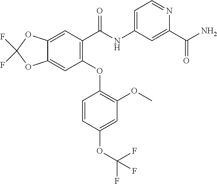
C12=CC(C(NC3=CC=NC(C(N)=O)=C3)=O)=C(OC3=C(OC)C=C(OC(F)(F)F)C=C3)C=C1OC(F)(F)O2
